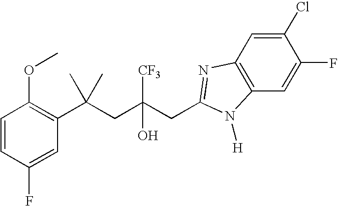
C1=CC(F)=CC(C(CC(CC2=NC3=C(C=C(F)C(Cl)=C3)N2[H])([CF3])O)(C)C)=C1OC
